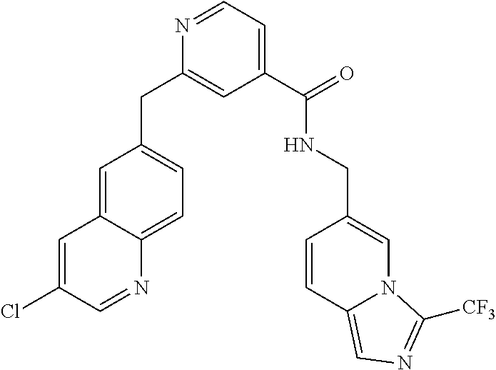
C1(C(NCC2=CN3C(=CN=C3[CF3])C=C2)=O)=CC=NC(CC2=CC=C3C(=C2)C=C(Cl)C=N3)=C1
